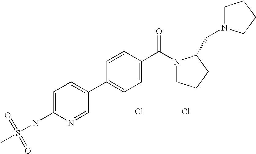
Cl.Cl.C1=C(NS(C)(=O)=O)N=CC(C2=CC=C(C(N3CCCC3CN3CCCC3)=O)C=C2)=C1
